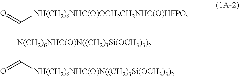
[N(CH2)6NHC(O)N((CH2)3Si(OCH3)3)2](C(=O)[NH(CH2)6NHC(O)OCH2CH2NHC(O)HFPO])C(=O)[NH(CH2)6NHC(O)N((CH2)3Si(OCH3)3)2]
